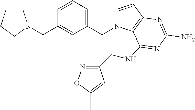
C(C1=CC(CN2C=CC3=C2C(NCC2=NOC(C)=C2)=NC(N)=N3)=CC=C1)N1CCCC1
